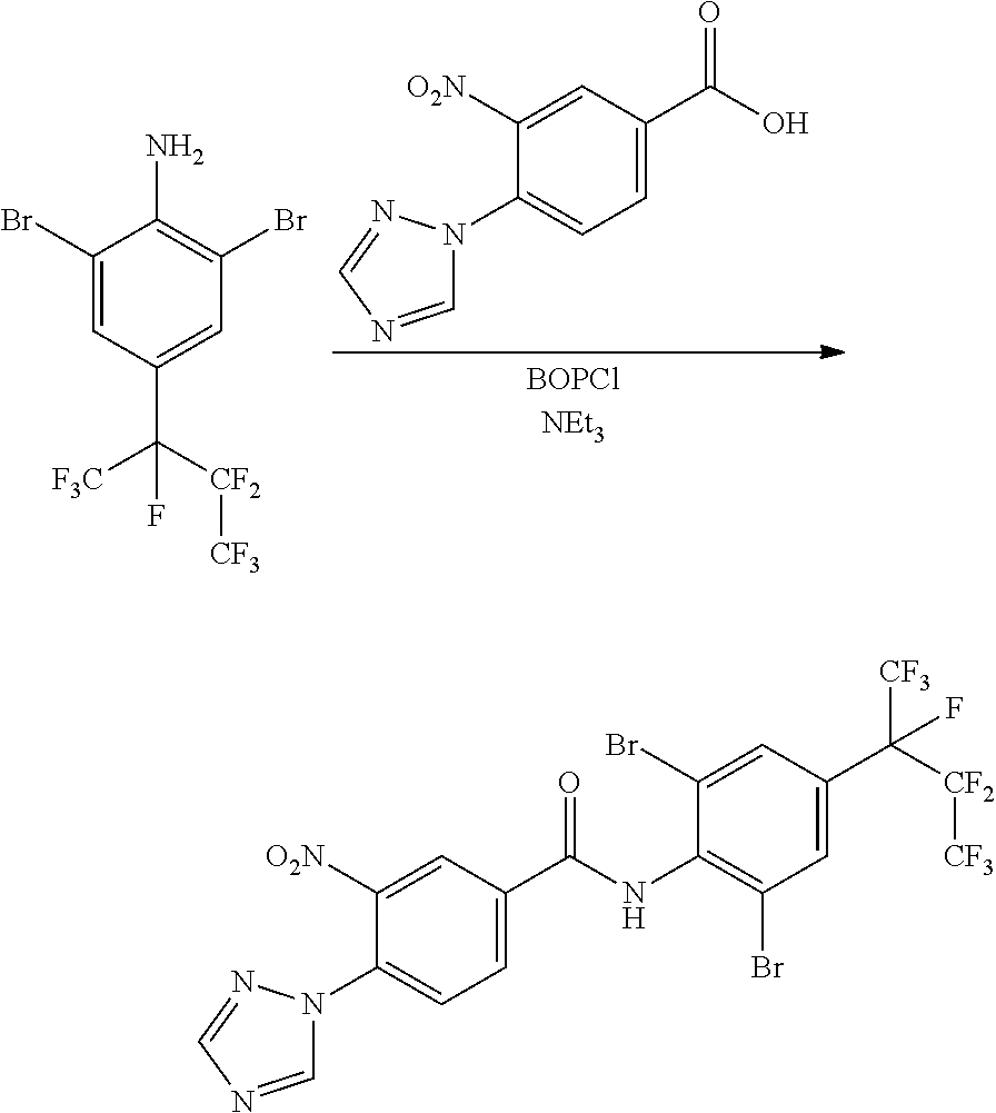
N1(C2=CC=C(C(O)=O)C=C2[O2N])C=NC=N1.C1(Br)=CC(C([CF2][CF3])([F3C])F)=CC(Br)=C1N.N1(C2=CC=C(C(NC3=C(Br)C=C(C([CF2][CF3])([CF3])F)C=C3Br)=O)C=C2[O2N])C=NC=N1
